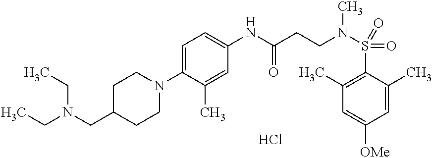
C1(C)=C(S(N(CCC(NC2=CC=C(N3CCC(CN(CC)CC)CC3)C(C)=C2)=O)C)(=O)=O)C(C)=CC([OMe])=C1.Cl
